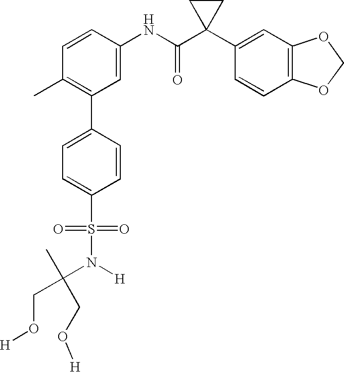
C1(C2=C(C)C=CC(NC(C3(C4=CC5=C(C=C4)OCO5)CC3)=O)=C2)=CC=C(S(N(C(CO[H])(C)CO[H])[H])(=O)=O)C=C1
